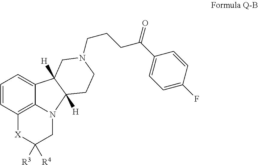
C1=CC2=C3N(CC([R3])([R4])[X]2)C2([H])C([H])(C3=C1)CN(CCCC(C1=CC=C(F)C=C1)=O)CC2
